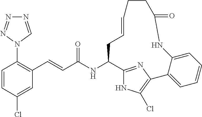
C1=CC(Cl)=CC(C=CC(NC2CC=CCCC(=O)NC3=CC=CC=C3C3=C(Cl)NC2=N3)=O)=C1N1C=NN=N1
